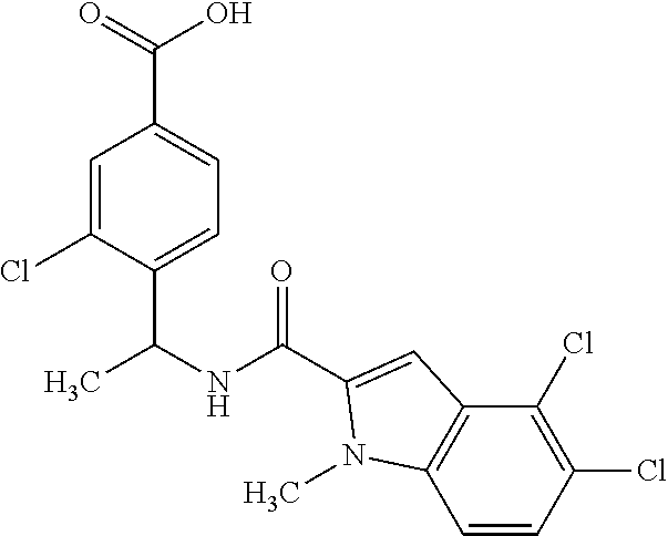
C1=C(Cl)C(C(NC(=O)C2=CC3=C(C=CC(Cl)=C3Cl)N2C)C)=CC=C1C(=O)O
